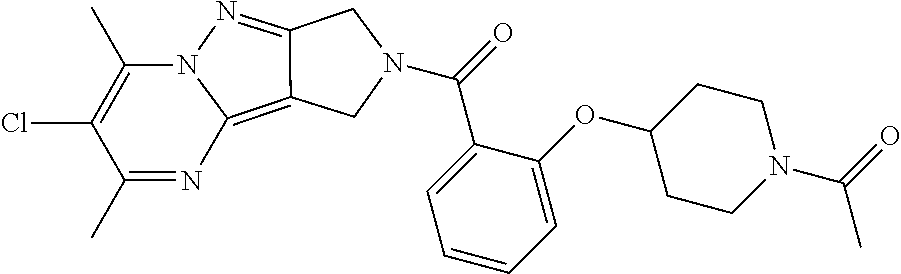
N12C(C)=C(Cl)C(C)=NC1=C1C(=N2)CN(C(C2=CC=CC=C2OC2CCN(C(=O)C)CC2)=O)C1
